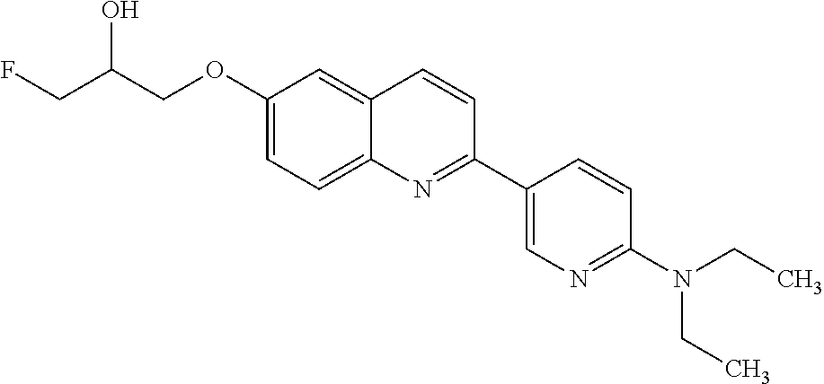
C1(OCC(CF)O)=CC=C2C(=C1)C=CC(C1=CN=C(N(CC)CC)C=C1)=N2
